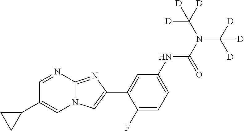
C1=NC2=NC(C3=CC(NC(N(C([D])([D])[D])C([D])([D])[D])=O)=CC=C3F)=CN2C=C1C1CC1
